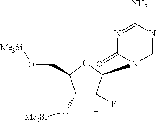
C1(O[Me3Si])C(F)(F)C(N2C=NC(N)=NC2=O)OC1CO[Me3Si]
